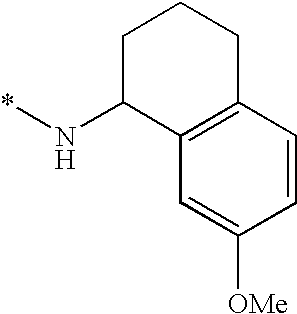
C1C(N*)C2=C(CC1)C=CC([OMe])=C2
